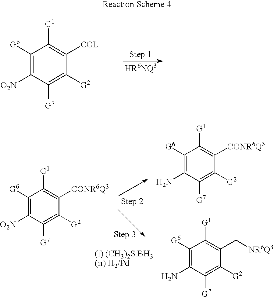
C1([G6])=C([O2N])C([G7])=C([G2])C([COL1])=C1[G1].C1([G6])=C([O2N])C([G7])=C([G2])C([CONR6Q3])=C1[G1].C1([G6])=C(N)C([G7])=C([G2])C([CONR6Q3])=C1[G1].C1([G6])=C(N)C([G7])=C([G2])C(C[NR6Q3])=C1[G1]
